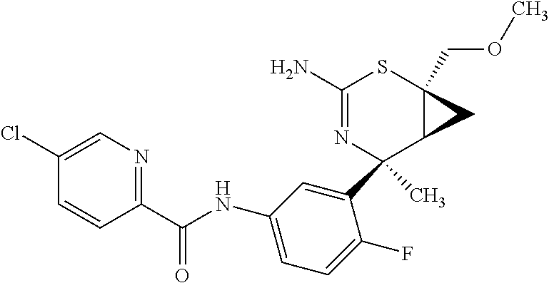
C1(C2(C)N=C(N)SC3(COC)C2C3)=CC(NC(C2=NC=C(Cl)C=C2)=O)=CC=C1F
